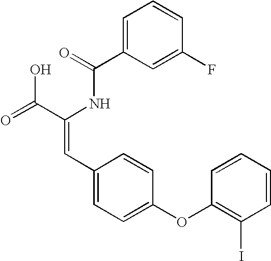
C(=O)(NC(C(=O)O)=CC1=CC=C(OC2=C(I)C=CC=C2)C=C1)C1=CC=CC(F)=C1
